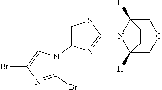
C1(Br)=NC(Br)=CN1C1=CSC(N2C3([H])COCC2([H])CC3)=N1
